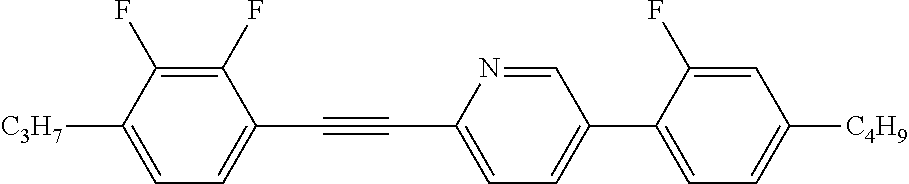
C1(F)=C(F)C([C3H7])=CC=C1C#CC1=CC=C(C2=CC=C([C4H9])C=C2F)C=N1
